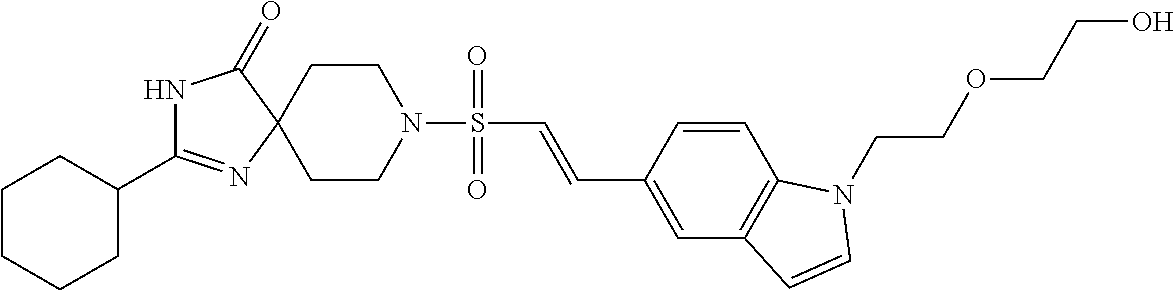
C1CN(S(C=CC2=CC3=C(C=C2)N(CCOCCO)C=C3)(=O)=O)CCC12N=C(C1CCCCC1)NC2=O
